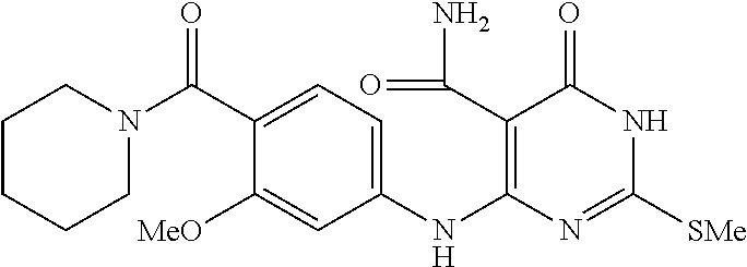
C1(NC2=C(C(N)=O)C(=O)NC([SMe])=N2)=CC=C(C(N2CCCCC2)=O)C([MeO])=C1
